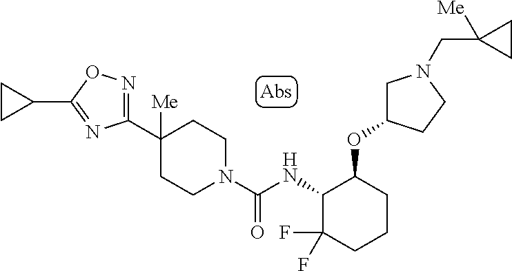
C1(C2([Me])CCN(C(NC3C(F)(F)CCCC3OC3CN(CC4([Me])CC4)CC3)=O)CC2)=NOC(C2CC2)=N1
